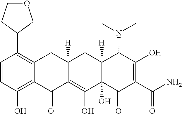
C1=CC(O)=C2C(=C1C1COCC1)CC1([H])C(=C(O)C3(O)C([H])(C1)C(N(C)C)C(O)=C(C(N)=O)C3=O)C2=O
